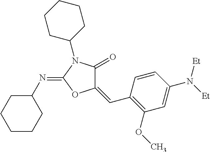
C1(=O)C(=CC2=C(OC)C=C(N([Et])[Et])C=C2)OC(=NC2CCCCC2)N1C1CCCCC1
